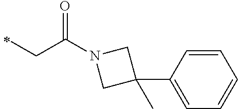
C(C(N1CC(C)(C2=CC=CC=C2)C1)=O)C
